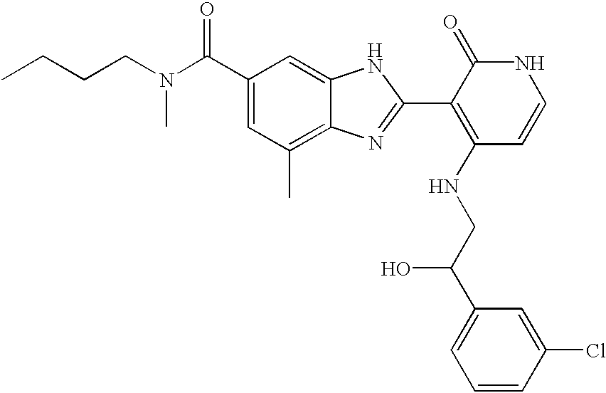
C1(C(N(CCCC)C)=O)=CC(C)=C2C(=C1)NC(C1=C(NCC(C3=CC=CC(Cl)=C3)O)C=CNC1=O)=N2
